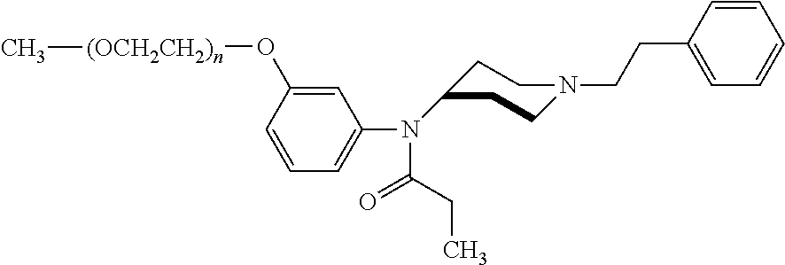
C1C(N(C(=O)CC)C2=CC=CC(O[(OCH2CH2)n]C)=C2)CCN(CCC2=CC=CC=C2)C1
